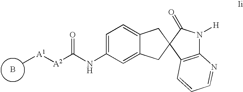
B.C[A1][A2]C(NC1=CC=C2C(=C1)CC1(C2)C2=C(N([H])C1=O)N=CC=C2)=O
